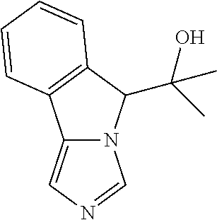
N12C(=CN=C1)C1=C(C2C(C)(O)C)C=CC=C1
